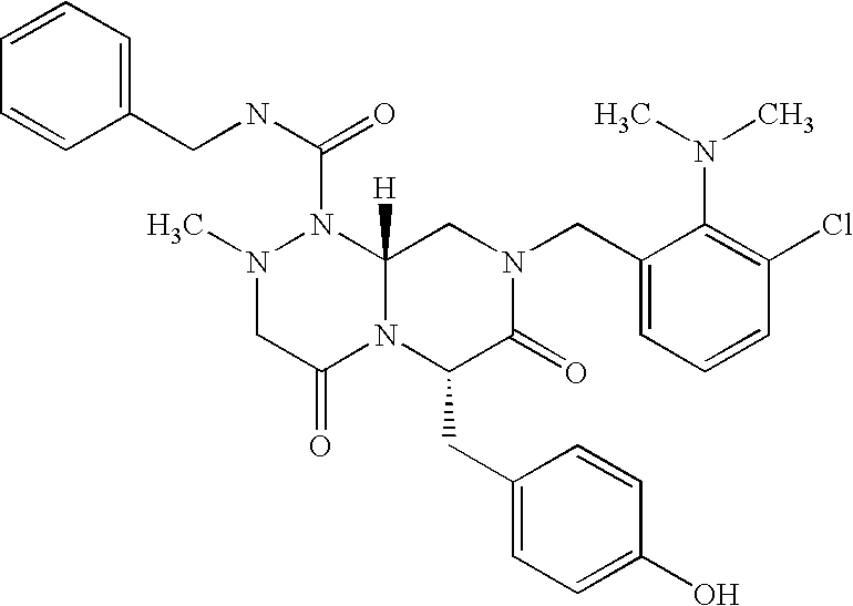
C1(N(C)C)=C(Cl)C=CC=C1CN1CC2([H])N(C(NCC3=CC=CC=C3)=O)N(C)CC(=O)N2C(CC2=CC=C(O)C=C2)C1=O
